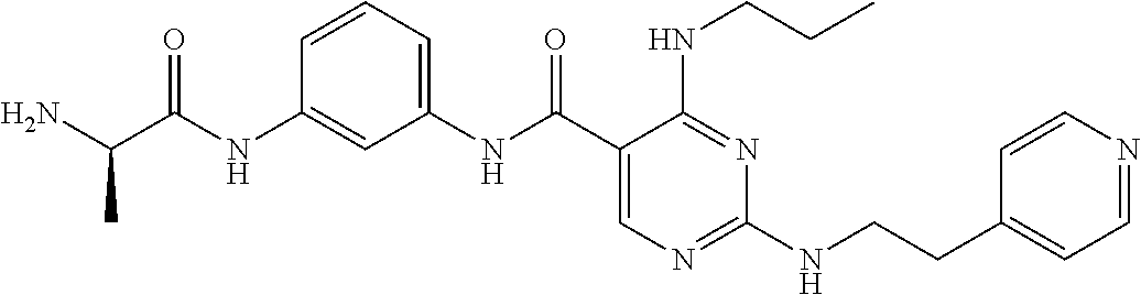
C1(NC(C2=CN=C(NCCC3=CC=NC=C3)N=C2NCCC)=O)=CC=CC(NC(=O)C(N)C)=C1
